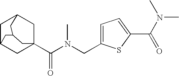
C1C2CC3(C(N(CC4=CC=C(C(N(C)C)=O)S4)C)=O)CC1CC(C2)C3
